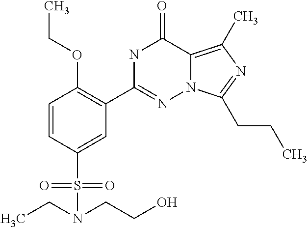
C1=CC(S(=O)(=O)N(CCO)CC)=CC(C2=NN3C(=C(C)N=C3CCC)C(=O)N2)=C1OCC
